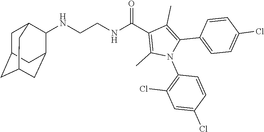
N(CCNC(C1=C(C)N(C2=C(Cl)C=C(Cl)C=C2)C(C2=CC=C(Cl)C=C2)=C1C)=O)C1C2CC3CC(CC1C3)C2
